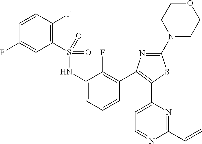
C1(S(=O)(=O)NC2=CC=CC(C3=C(C4=CC=NC(C=C)=N4)SC(N4CCOCC4)=N3)=C2F)=C(F)C=CC(F)=C1
